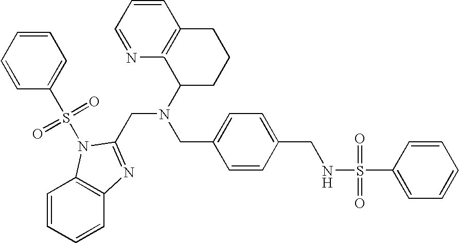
C1=CC=NC2=C1CCCC2N(CC1=CC=C(CNS(C2=CC=CC=C2)(=O)=O)C=C1)CC1=NC2=C(C=CC=C2)N1S(C1=CC=CC=C1)(=O)=O
